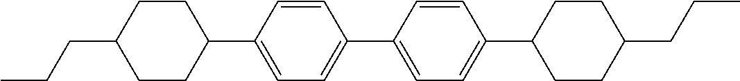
C(C1CCC(C2=CC=C(C3=CC=C(C4CCC(CCC)CC4)C=C3)C=C2)CC1)CC
